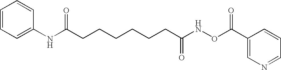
C1=CC=C(NC(CCCCCCC(NOC(C2=CN=CC=C2)=O)=O)=O)C=C1
